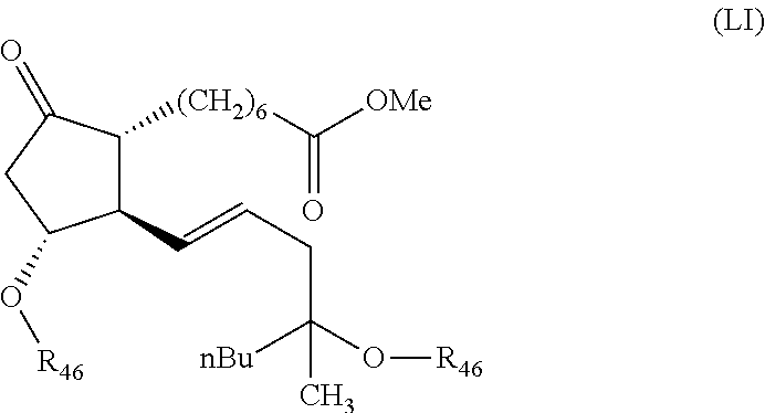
C1(C=CCC([nBu])(O[R46])C)C([(CH2)6]C([OMe])=O)C(=O)CC1O[R46]
